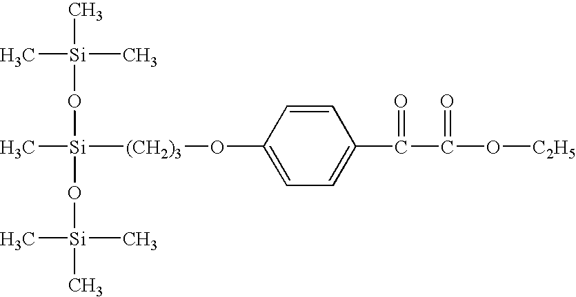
C[Si]([(CH2)3]OC1=CC=C(C(=O)C(=O)O[C2H5])C=C1)(O[Si](C)(C)C)O[Si](C)(C)C
